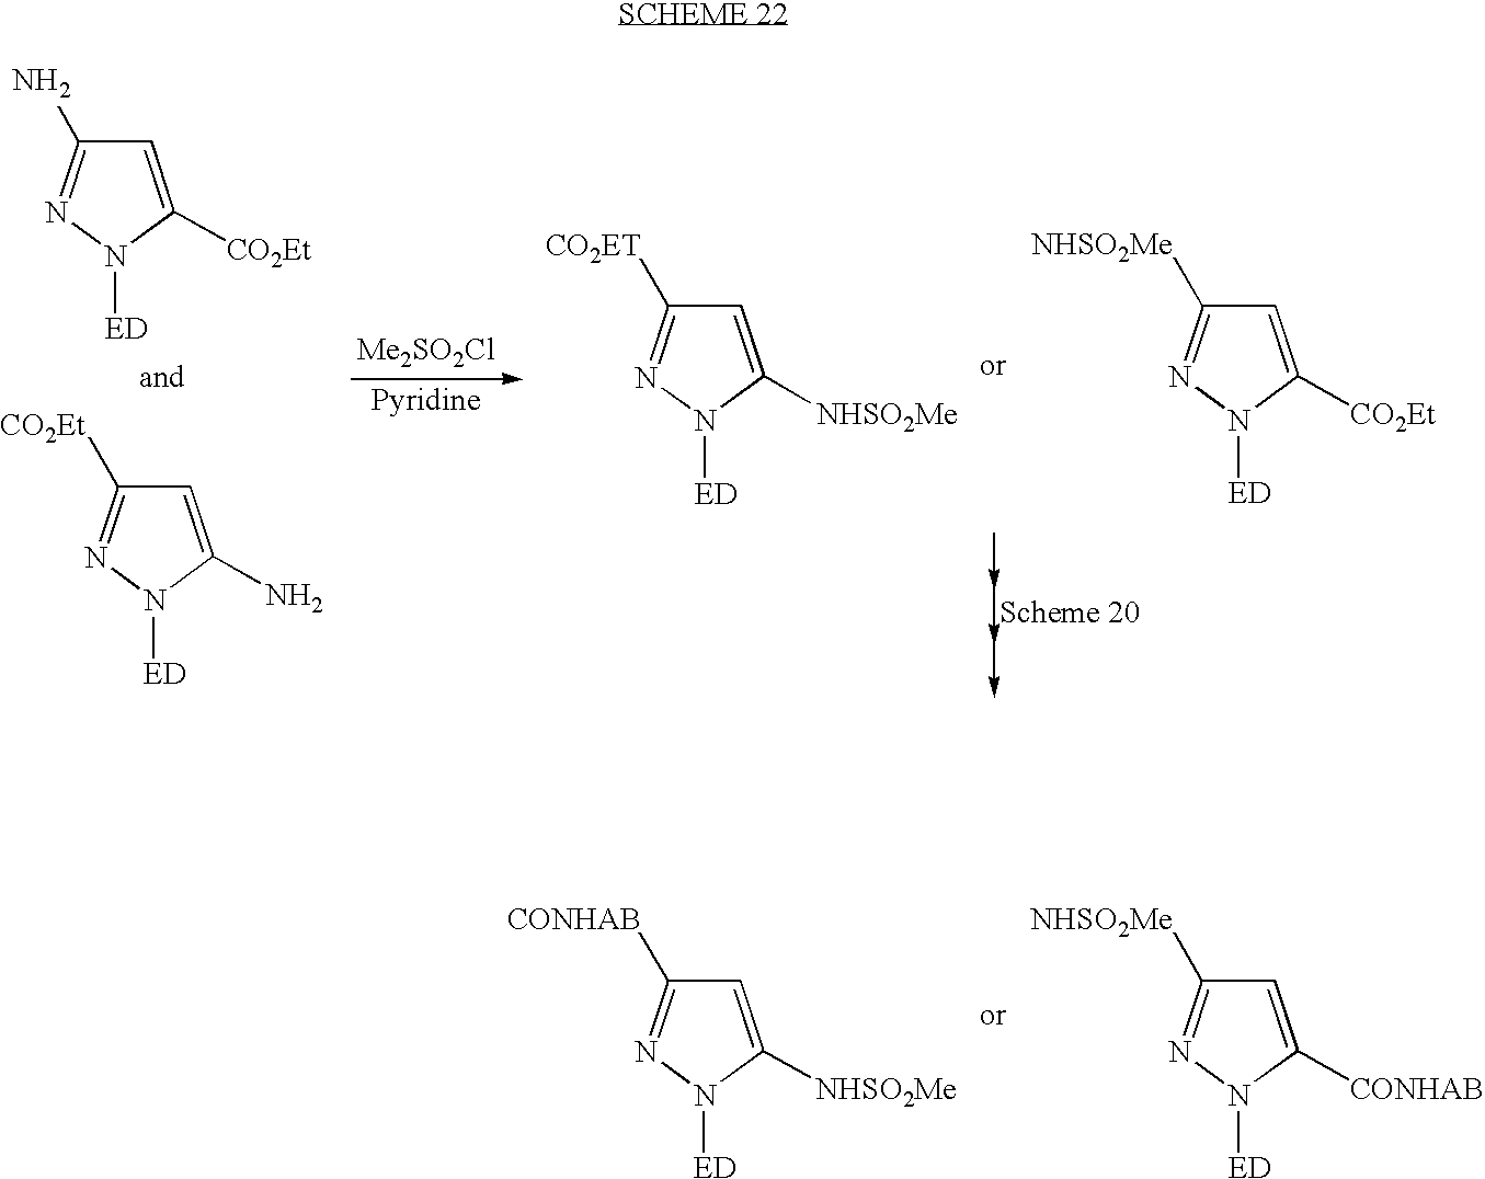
[ED]N1N=C([CO2ET])C=C1[NHSO2Me].[ED]N1N=C([NHSO2Me])C=C1[CO2Et].[ED]N1N=C(N)C=C1[CO2Et].[ED]N1N=C([CO2Et])C=C1N.[ED]N1N=C([NHSO2Me])C=C1[CONHAB].[ED]N1N=C([CONHAB])C=C1[NHSO2Me]
